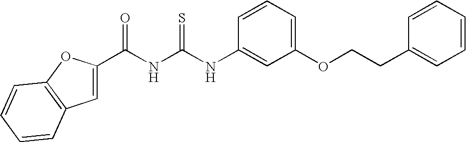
C(NC(NC1=CC(OCCC2=CC=CC=C2)=CC=C1)=S)(=O)C1=CC2=C(O1)C=CC=C2
